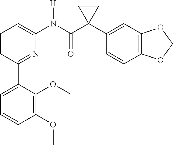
C1=CC(C2=CC=CC(OC)=C2OC)=NC(N(C(C2(C3=CC4=C(C=C3)OCO4)CC2)=O)[H])=C1
